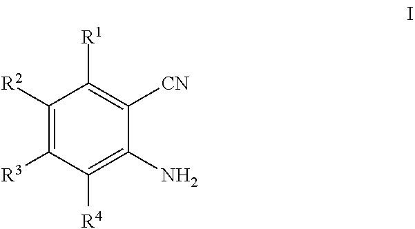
C1([R2])=C([R3])C([R4])=C(N)C([CN])=C1[R1]
